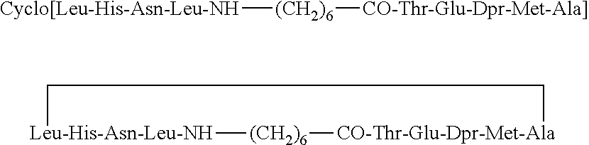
[Cyclo[Leu-His-Asn-Leu-NH][(CH2)6][CO-Thr-Glu-Dpr-Met-Ala]].[Leu-His-Asn-Leu-NH]1[(CH2)6][CO-Thr-Glu-Dpr-Met-Ala]CC1
